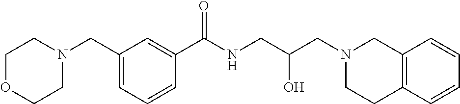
C1(CN2CCOCC2)=CC=CC(C(NCC(CN2CC3=C(CC2)C=CC=C3)O)=O)=C1
